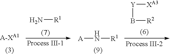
[R1]N.B([Y][XA3])[R2].N([A])[R1]
